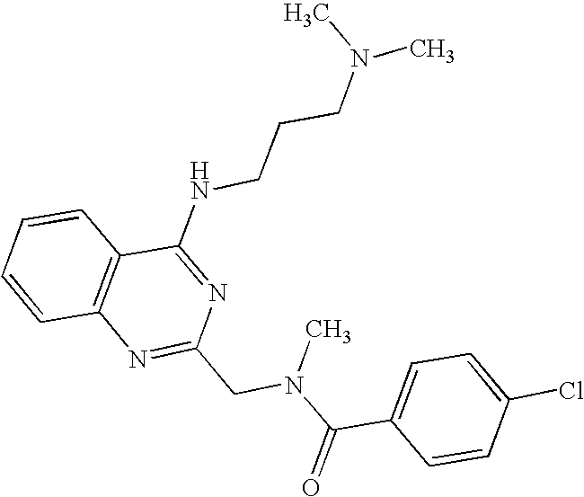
C1=CC2=C(C=C1)C(NCCCN(C)C)=NC(CN(C(C1=CC=C(Cl)C=C1)=O)C)=N2
